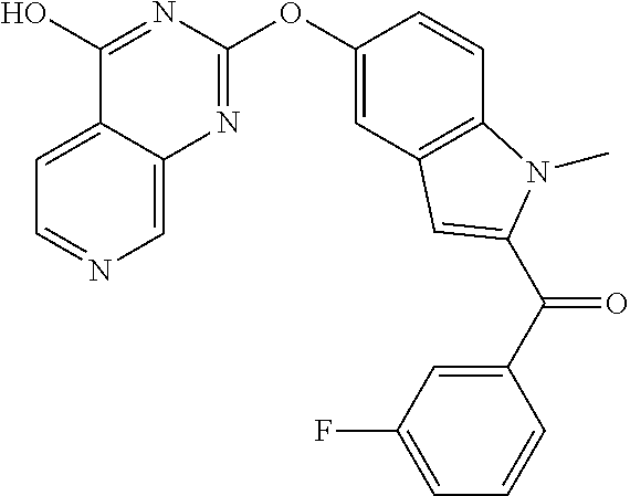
C1=C2C(=CN=C1)N=C(OC1=CC3=C(C=C1)N(C)C(C(C1=CC(F)=CC=C1)=O)=C3)N=C2O
